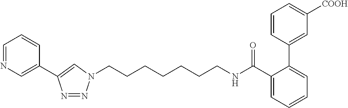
C(CCCCCCN1N=NC(C2=CN=CC=C2)=C1)NC(C1=CC=CC=C1C1=CC([COOH])=CC=C1)=O
